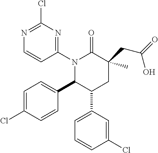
C1(N2C(C3=CC=C(Cl)C=C3)C(C3=CC=CC(Cl)=C3)CC(CC(=O)O)(C)C2=O)=NC(Cl)=NC=C1
